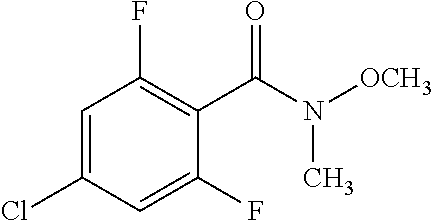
C1=C(Cl)C=C(F)C(C(N([OCH3])C)=O)=C1F
